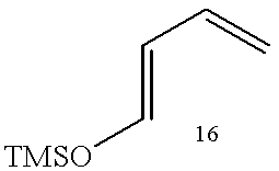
C(=CC=C)[TMSO]
